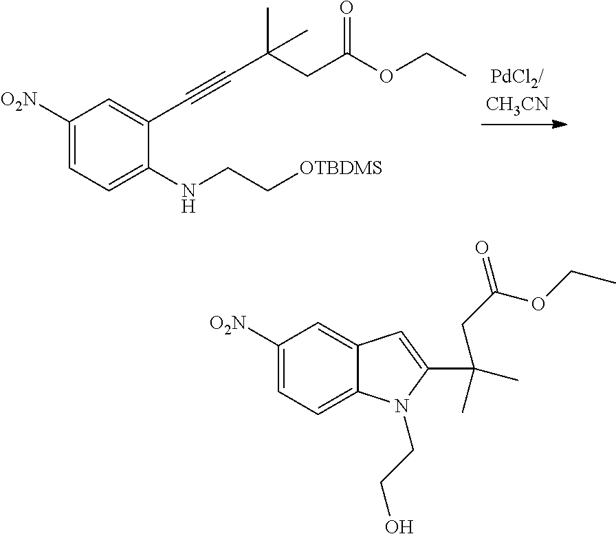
C1([O2N])=CC=C(NCC[OTBDMS])C(C#CC(CC(OCC)=O)(C)C)=C1.C1([O2N])=CC=C2C(=C1)C=C(C(C)(C)CC(=O)OCC)N2CCO
